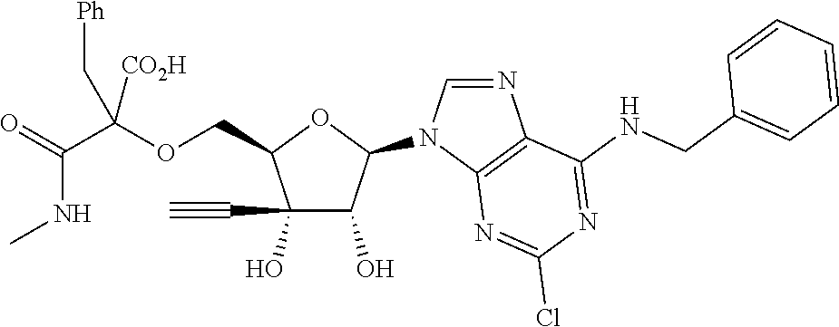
C1(O)(C#C)C(O)C(N2C=NC3=C2N=C(Cl)N=C3NCC2=CC=CC=C2)OC1COC(C(NC)=O)([CO2H])C[Ph]
